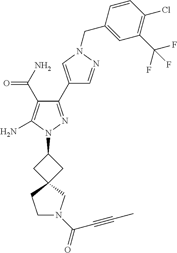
N1(CC2=CC(C(F)(F)F)=C(Cl)C=C2)C=C(C2=NN(C3CC4(C3)CCN(C(=O)C#CC)C4)C(N)=C2C(N)=O)C=N1
